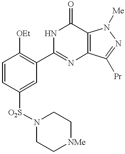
[OEt]C1=C(C2=NC3=C(C(=O)N2)N([Me])N=C3[Pr])C=C([O2S]N2CC[NMe]CC2)C=C1
